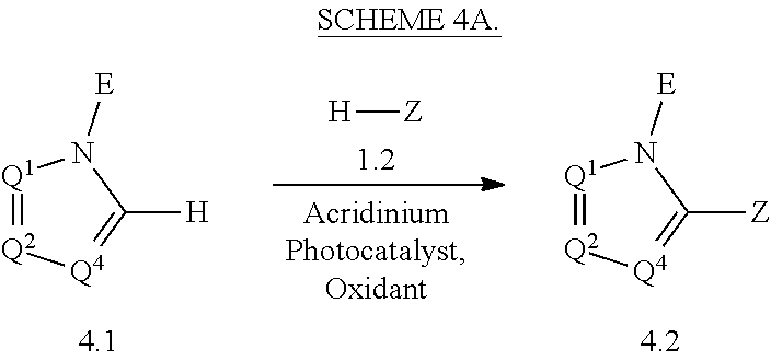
[H][Z].[Q1]1=[Q2][Q4]=C([H])N1[E].[Q1]1=[Q2][Q4]=C([Z])N1[E]
